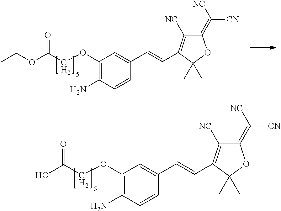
C1(OCC(O)=O)=C(N)C=CC(C=CC2=C([NC])C(=C([NC])[CN])OC2(C)C)=C1.C1(OCC(OCC)=O)=C(N)C=CC(C=CC2=C([NC])C(=C([NC])[CN])OC2(C)C)=C1
